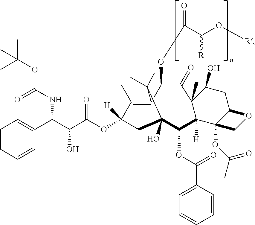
C1=CC=CC(C(C(C(OC2([H])CC3(O)C(OC(C4=CC=CC=C4)=O)C4([H])C(C)(C(=O)C(OC(C(O[R])[R])=O)C(=C2C)C3(C)C)C(O)CC2OCC42OC(=O)C)=O)O)NC(=O)OC(C)(C)C)=C1
